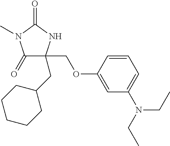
C1(=O)C(CC2CCCCC2)(COC2=CC(N(CC)CC)=CC=C2)NC(=O)N1C
